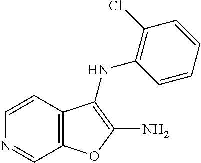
C1=CC2=C(C=N1)OC(N)=C2NC1=C(Cl)C=CC=C1
